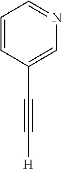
[H]C#CC1=CN=CC=C1
